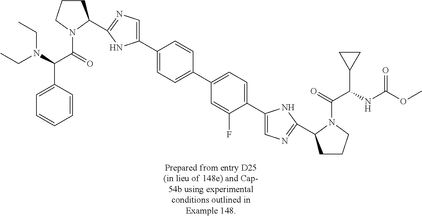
C1CCN(C(=O)C(N(CC)CC)C2=CC=CC=C2)C1C1=NC=C(C2=CC=C(C3=CC=C(C4=CN=C(C5CCCN5C(=O)C(NC(OC)=O)C5CC5)N4)C(F)=C3)C=C2)N1
